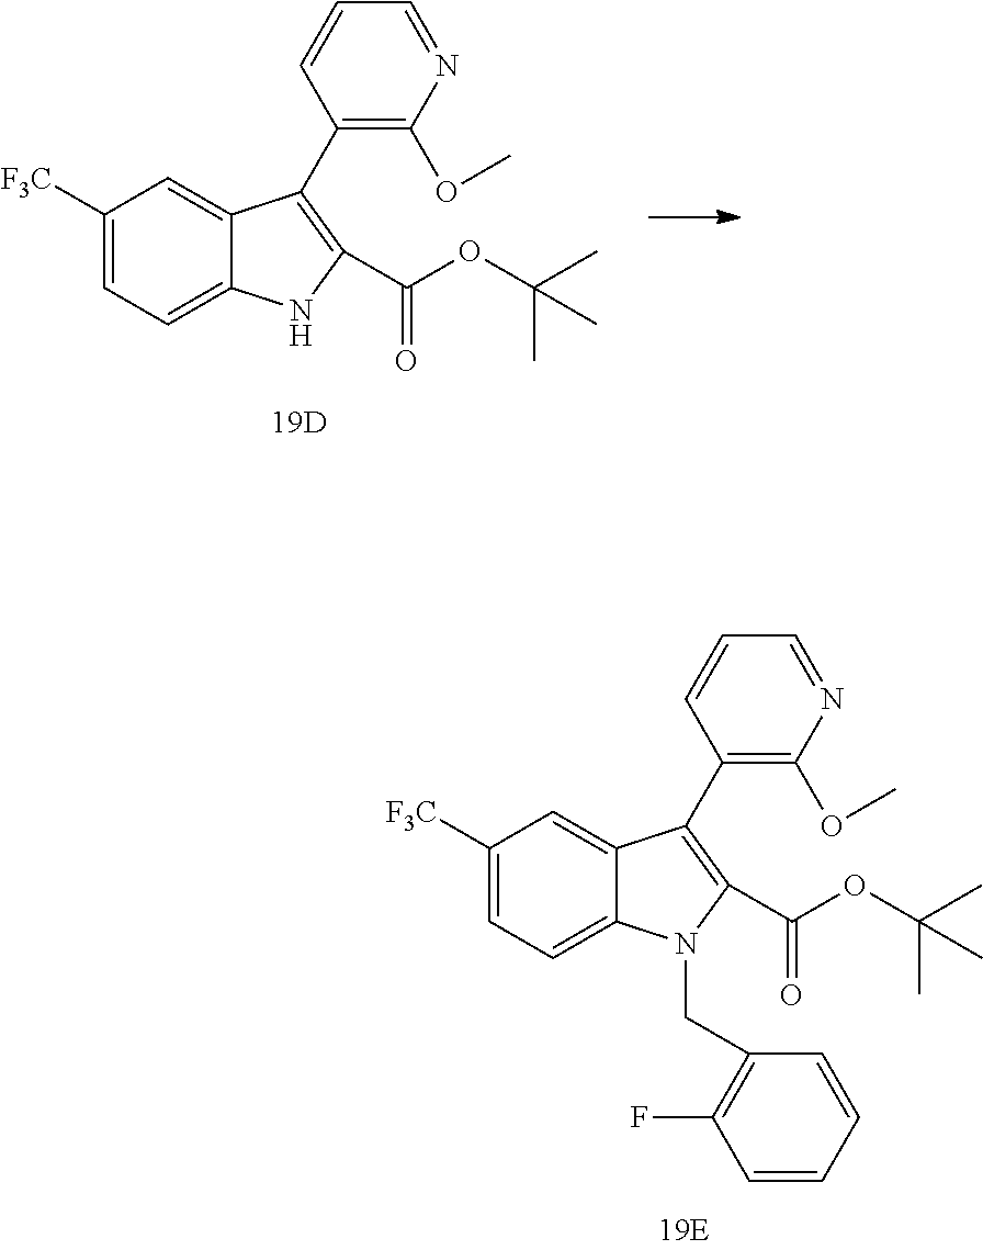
C1([F3C])=CC=C2C(=C1)C(C1=C(OC)N=CC=C1)=C(C(OC(C)(C)C)=O)N2CC1=C(F)C=CC=C1.C1([F3C])=CC=C2C(=C1)C(C1=C(OC)N=CC=C1)=C(C(OC(C)(C)C)=O)N2
